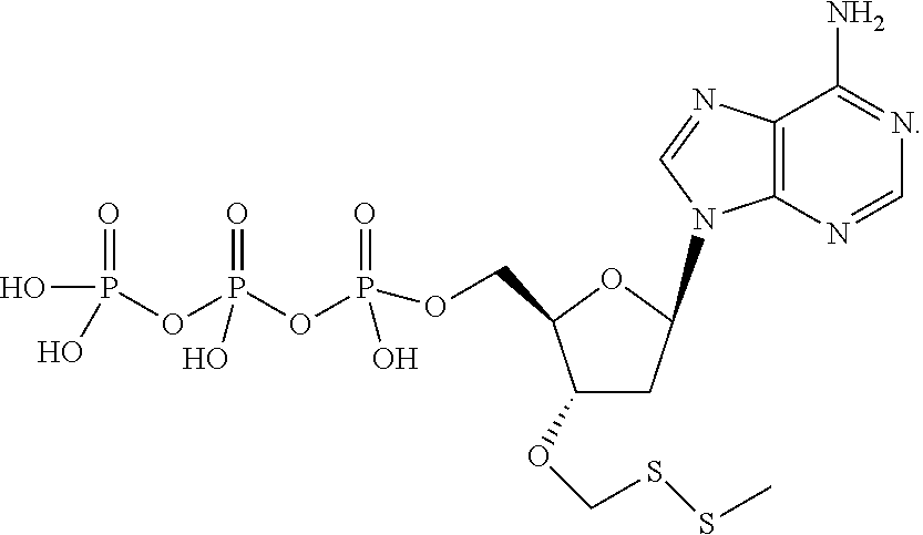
O(P(=O)(O)OP(=O)(O)OP(=O)(O)O)CC1C(OCSSC)CC(N2C3=C(C(N)=NC=N3)N=C2)O1
